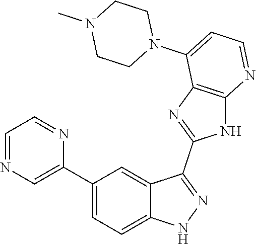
C1(C2=CC=C3C(=C2)C(C2=NC4=C(N2)N=CC=C4N2CCN(C)CC2)=NN3)=CN=CC=N1
